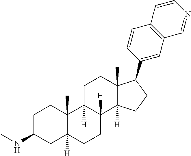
C1C(NC)CC2([H])C(C)(C1)C1([H])C([H])(CC2)C2([H])C(C)(CC1)C(C1=CC3=C(C=C1)C=CN=C3)CC2
